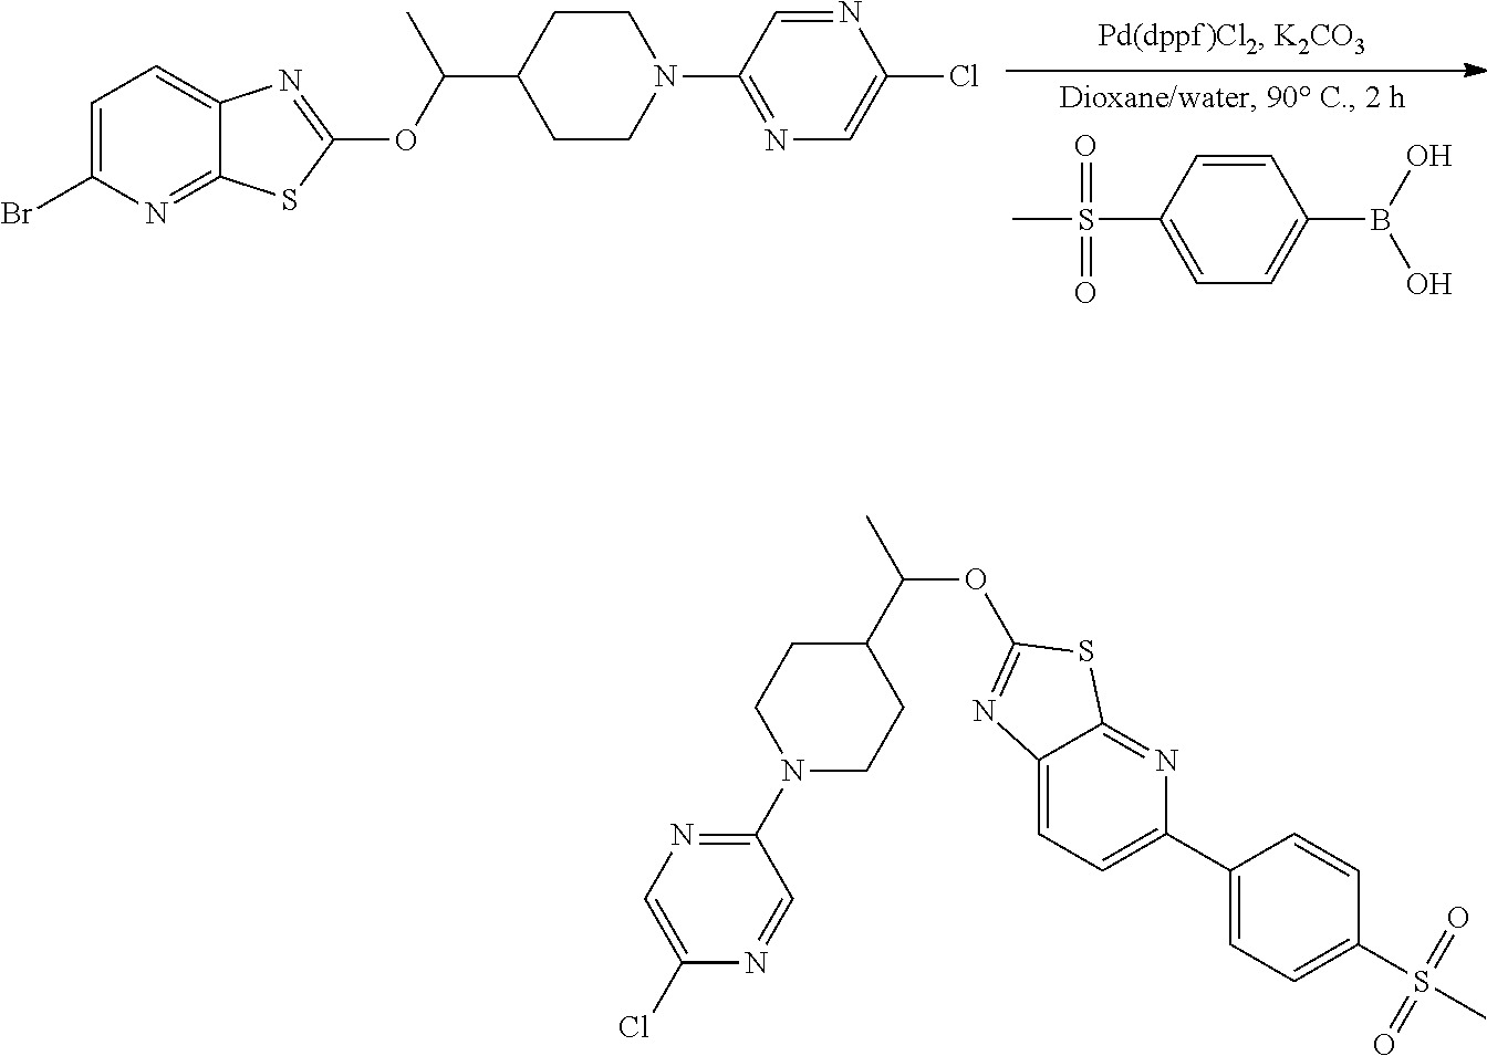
C1=CC(S(C)(=O)=O)=CC=C1B(O)O.C1=C(Br)N=C2C(=C1)N=C(OC(C1CCN(C3=NC=C(Cl)N=C3)CC1)C)S2.C1(C(OC2=NC3=CC=C(C4=CC=C(S(C)(=O)=O)C=C4)N=C3S2)C)CCN(C2=NC=C(Cl)N=C2)CC1
